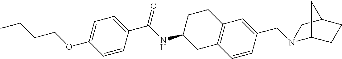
C1=C(OCCCC)C=CC(C(NC2CC3=C(CC2)C=C(CN2C4CCC(C2)C4)C=C3)=O)=C1
